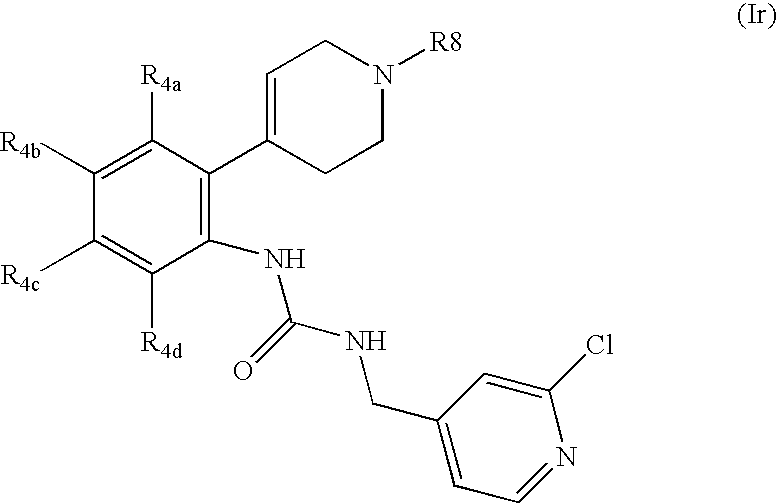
C1([R4b])=C([R4a])C(C2=CCN([R8])CC2)=C(NC(NCC2=CC=NC(Cl)=C2)=O)C([R4d])=C1[R4c]
